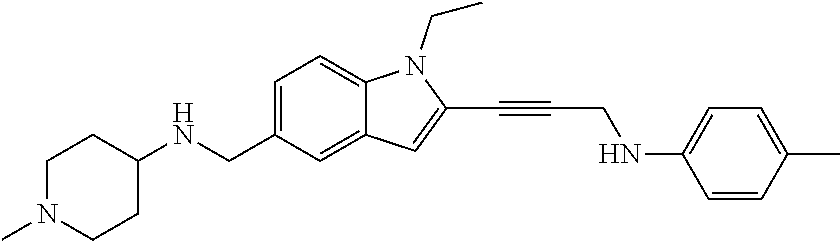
C1=C(CNC2CCN(C)CC2)C=C2C(=C1)N(CC)C(C#CCNC1=CC=C(C)C=C1)=C2
